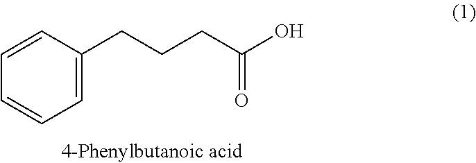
C1=CC(CCCC(O)=O)=CC=C1
